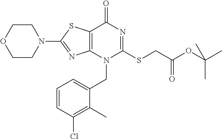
C1CN(C2=NC3=C(S2)C(=O)N=C(SCC(OC(C)(C)C)=O)N3CC2=CC=CC(Cl)=C2C)CCO1
